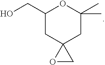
C1(CO)CC2(CC(C)(C)O1)OC2
